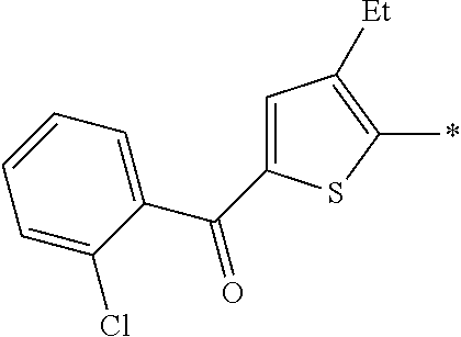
C1=C(C(C2=CC=CC=C2Cl)=O)SC(*)=C1[Et]
